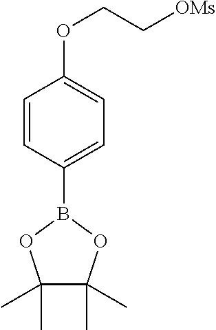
C1=CC(B2OC(C)(C)C(C)(C)O2)=CC=C1OCC[OMs]
